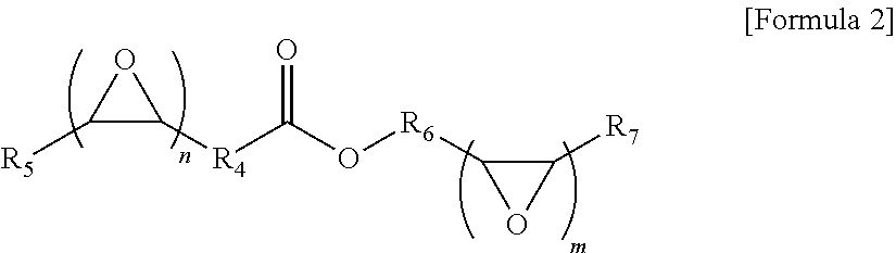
O1C([R5])C1[R4]C(O[R6]C1C([R7])O1)=O
